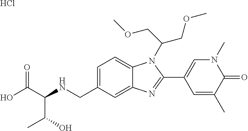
C1=C(CNC(C(O)=O)C(C)O)C=C2C(=C1)N(C(COC)COC)C(C1=CN(C)C(=O)C(C)=C1)=N2.Cl
